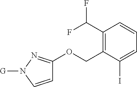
C1(C(F)F)=C(COC2=NN([G])C=C2)C(I)=CC=C1
